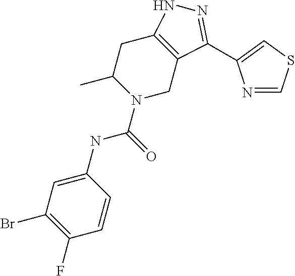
C1C2=C(CN(C(NC3=CC(Br)=C(F)C=C3)=O)C1C)C(C1=CSC=N1)=NN2
